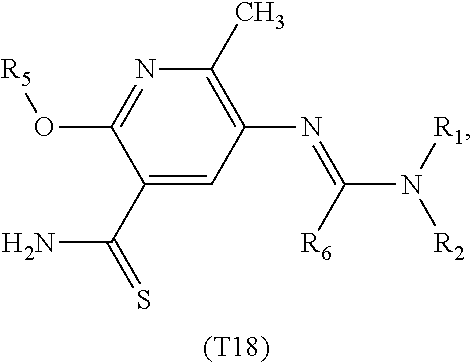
[(T18)].C1(C(=S)N)=CC(N=C(N([R1])[R2])[R6])=C(C)N=C1O[R5]
